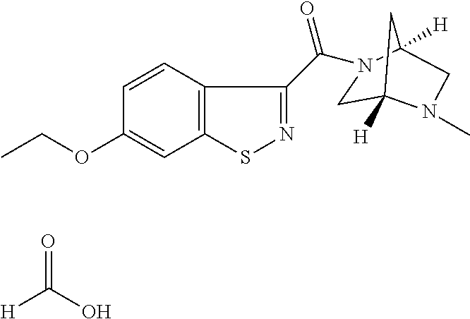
[H]C(O)=O.C1(C(=O)N2CC3([H])N(C)CC2([H])C3)=NSC2=C1C=CC(OCC)=C2
